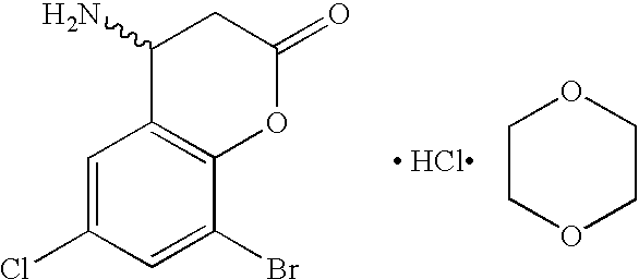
C1=C(Cl)C=C(Br)C2=C1C(N)CC(=O)O2.C1COCCO1
